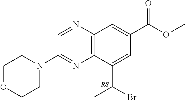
C12=C(C(C(Br)C)=CC(C(OC)=O)=C1)N=C(N1CCOCC1)C=N2
